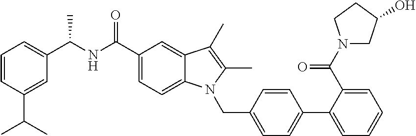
C1=CC(C(C)C)=CC(C(NC(C2=CC=C3C(=C2)C(C)=C(C)N3CC2=CC=C(C3=CC=CC=C3C(N3CC(O)CC3)=O)C=C2)=O)C)=C1
